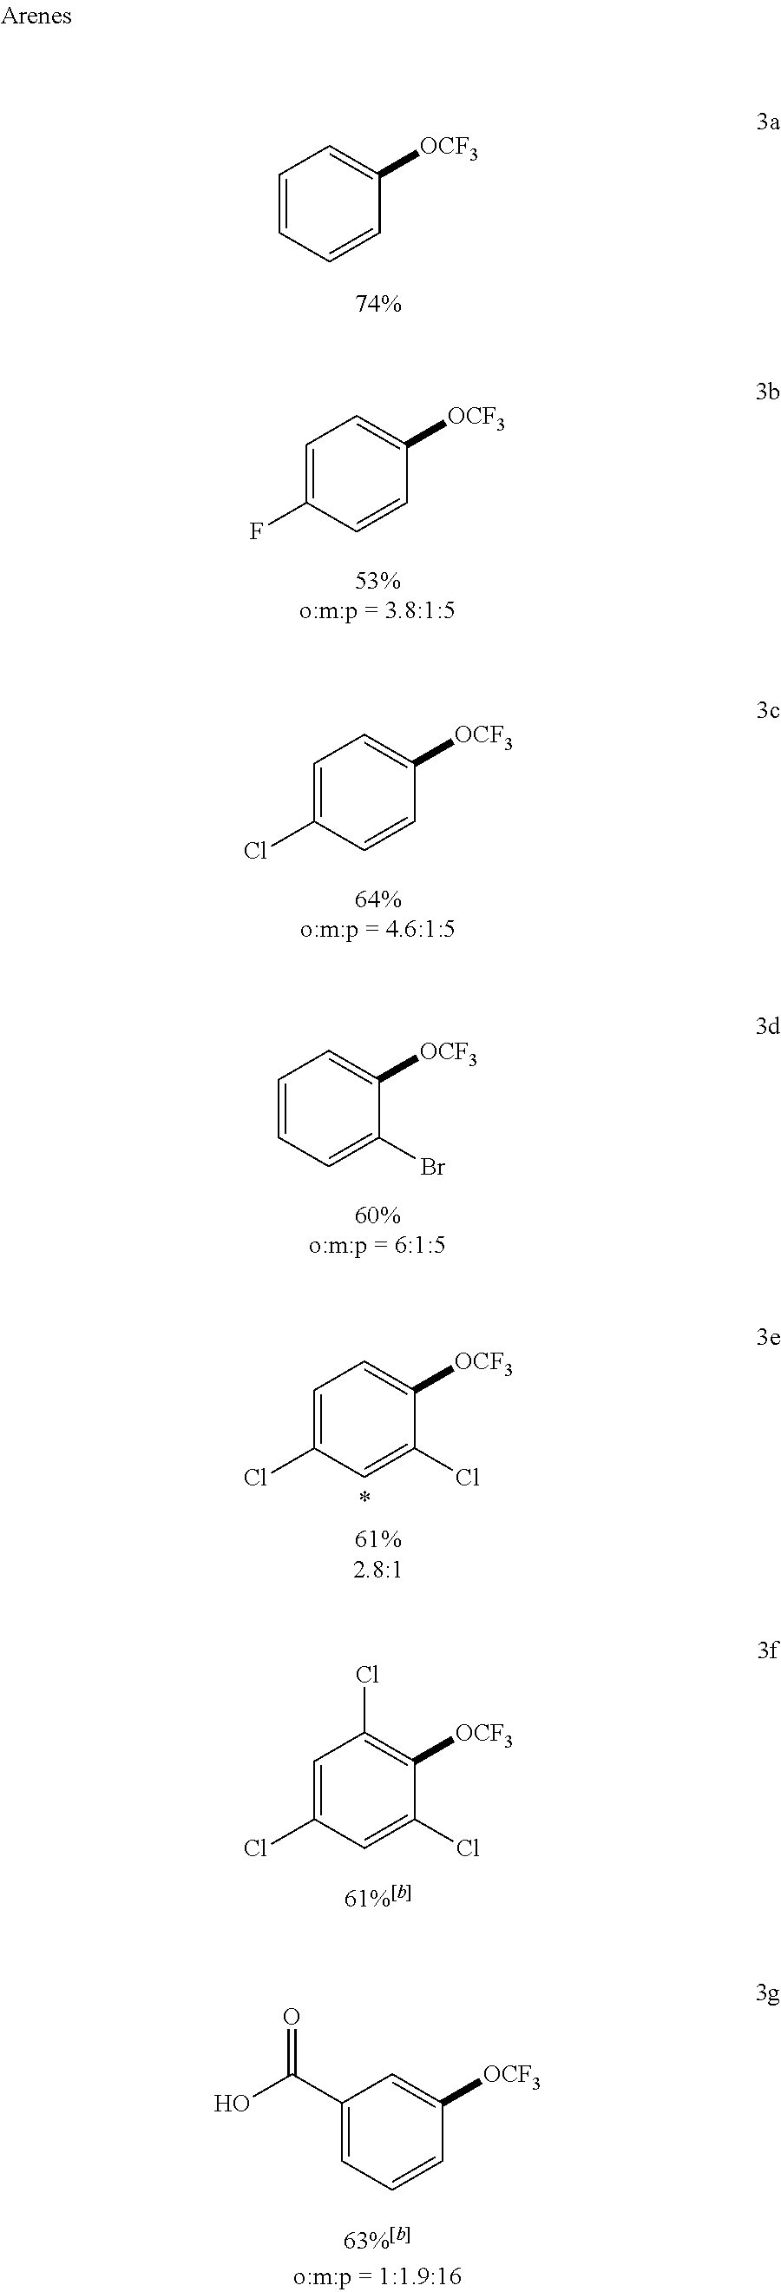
C1=CC=CC([OCF3])=C1.C1=C(F)C=CC([OCF3])=C1.C1=C(Cl)C=CC([OCF3])=C1.C1=CC=C(Br)C([OCF3])=C1.C1=C(Cl)C=C(Cl)C([OCF3])=C1Cl.C1(C(O)=O)=CC=CC([OCF3])=C1.C1=C(Cl)C=C(Cl)C([OCF3])=C1
